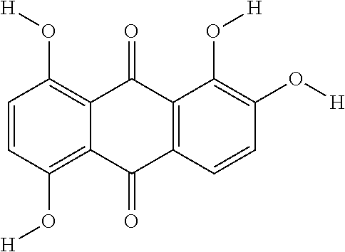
C1=CC(O[H])=C2C(=C1O[H])C(=O)C1=C(C2=O)C=CC(O[H])=C1O[H]
